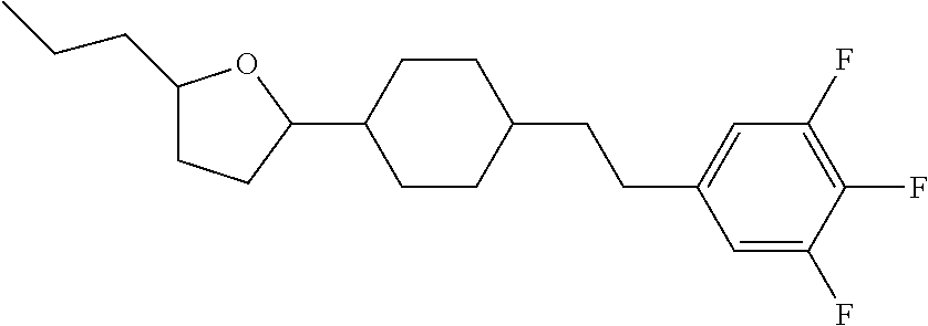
C1(CCC)CCC(C2CCC(CCC3=CC(F)=C(F)C(F)=C3)CC2)O1
